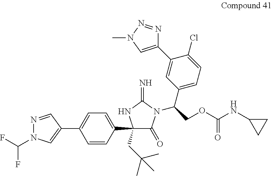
C1(C2(CC(C)(C)C)C(=O)N(C(COC(NC3CC3)=O)C3=CC=C(Cl)C(C4=CN(C)N=N4)=C3)C(=N)N2)=CC=C(C2=CN(C(F)F)N=C2)C=C1
